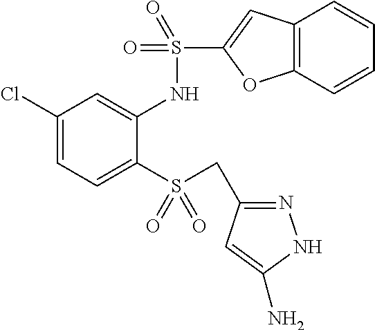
C1(Cl)=CC=C(S(CC2=NNC(N)=C2)(=O)=O)C(NS(=O)(=O)C2=CC3=C(O2)C=CC=C3)=C1
